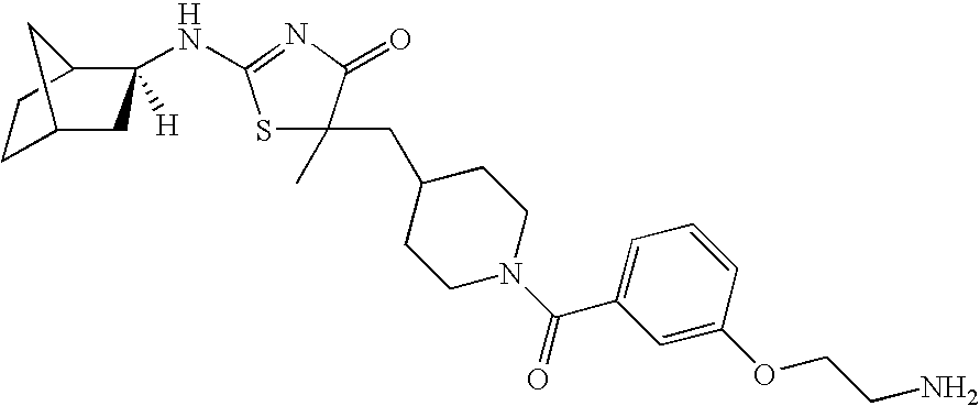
S1C(C)(CC2CCN(C(C3=CC=CC(OCCN)=C3)=O)CC2)C(=O)N=C1NC1([H])CC2CCC1C2
